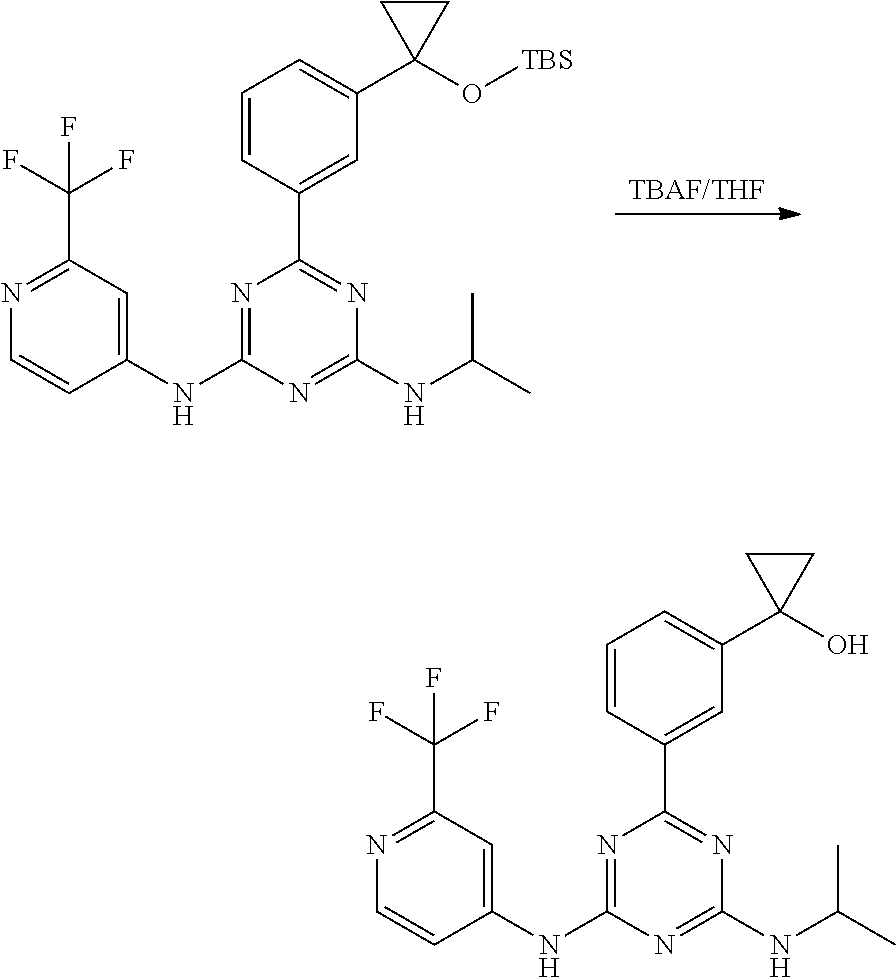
[TBAF/THF].N1=C(NC2=CC(C(F)(F)F)=NC=C2)N=C(NC(C)C)N=C1C1=CC(C2(O[TBS])CC2)=CC=C1.N1=C(NC2=CC(C(F)(F)F)=NC=C2)N=C(NC(C)C)N=C1C1=CC(C2(O)CC2)=CC=C1
